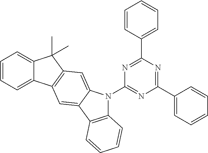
N1=C(C2=CC=CC=C2)N=C(C2=CC=CC=C2)N=C1N1C2=C(C3=CC4=C(C=C13)C(C)(C)C1=CC=CC=C41)C=CC=C2
